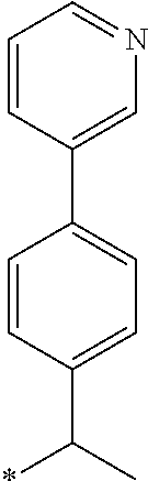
C1=CC(C(*)C)=CC=C1C1=CN=CC=C1
